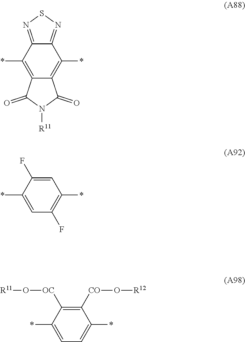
C12=NSN=C1C(*)=C1C(=C2*)C(=O)N([R11])C1=O.C1=C(F)C(*)=CC(F)=C1*.C1([CO]O[R12])=C([OC]O[R11])C(*)=CC=C1*
